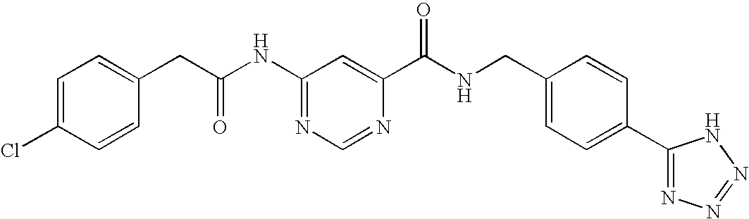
C1=C(Cl)C=CC(CC(NC2=NC=NC(C(NCC3=CC=C(C4=NN=NN4)C=C3)=O)=C2)=O)=C1
